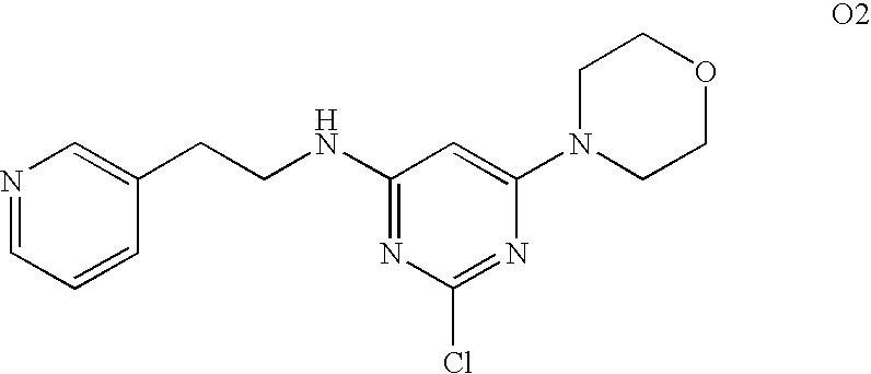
C1(NCCC2=CN=CC=C2)=NC(Cl)=NC(N2CCOCC2)=C1
